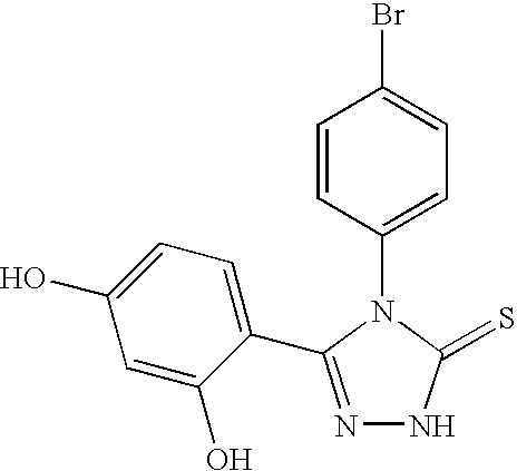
C1(N2C(=S)NN=C2C2=CC=C(O)C=C2O)=CC=C(Br)C=C1
